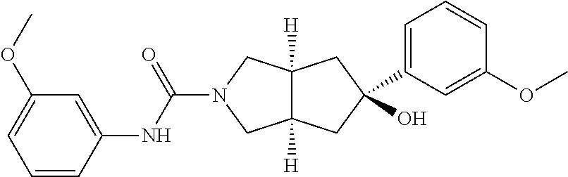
O=C(N1CC2([H])C([H])(C1)CC(O)(C1=CC=CC(OC)=C1)C2)NC1=CC(OC)=CC=C1
